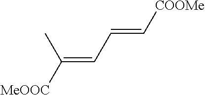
[MeOOC]C(=CC=C[COOMe])C
